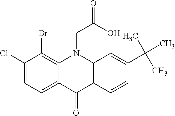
C12=CC=C(Cl)C(Br)=C1N(CC(=O)O)C1=C(C2=O)C=CC(C(C)(C)C)=C1
